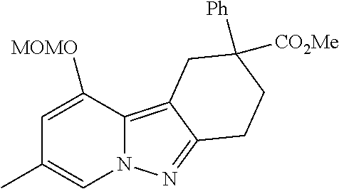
C1=C([MOMO])C2=C3C(=NN2C=C1C)CCC([Ph])([CO2Me])C3
